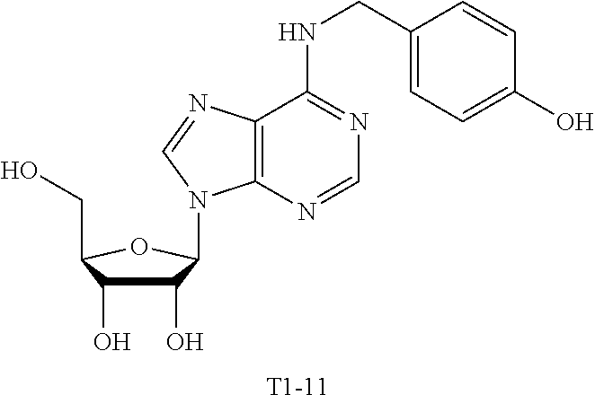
C1(O)C(O)C(CO)OC1N1C2=C(C(NCC3=CC=C(O)C=C3)=NC=N2)N=C1.[T1-11]
